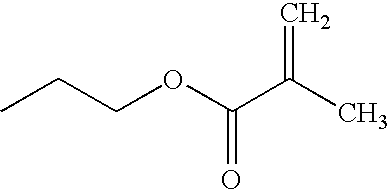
CCCOC(C(C)=C)=O
